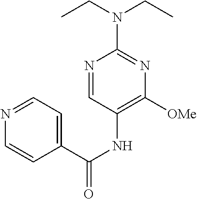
N1=CC(NC(=O)C2=CC=NC=C2)=C([OMe])N=C1N(CC)CC
